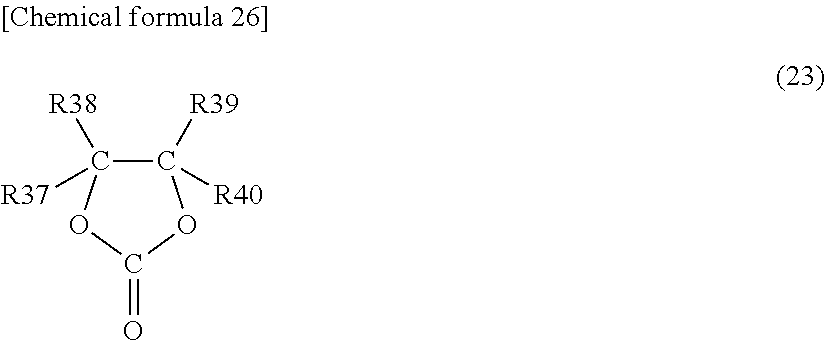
[R39]C1([R40])C([R37])([R38])OC(=O)O1
